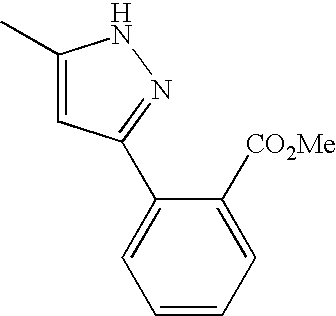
C1(C)=CC(C2=CC=CC=C2[CO2Me])=NN1
